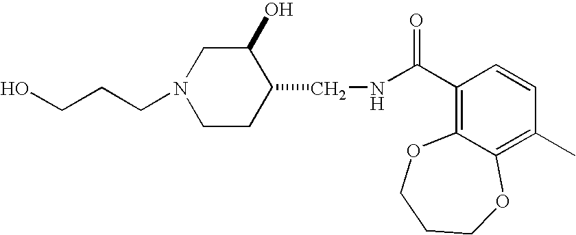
OCCCN1CCC(CNC(C2=C3C(=C(C)C=C2)OCCCO3)=O)C(O)C1
